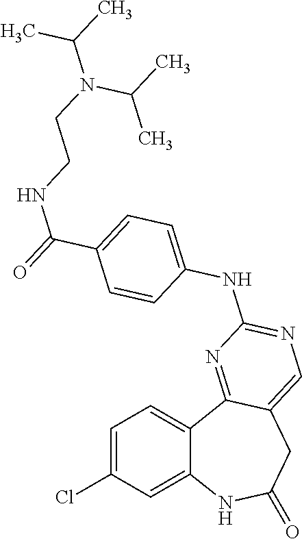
C1=C(Cl)C=C2C(=C1)C1=NC(NC3=CC=C(C(=O)NCCN(C(C)C)C(C)C)C=C3)=NC=C1CC(=O)N2
